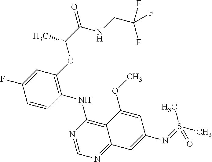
C1=CC(NC2=C3C(=NC=N2)C=C(N=S(C)(C)=O)C=C3OC)=C(OC(C(=O)NCC(F)(F)F)C)C=C1F
